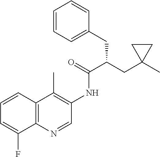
C12=C(C=CC=C1F)C(C)=C(NC(C(CC1(C)CC1)CC1=CC=CC=C1)=O)C=N2
